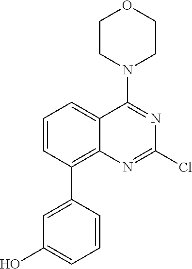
C1=CC(C2=CC(O)=CC=C2)=C2C(=C1)C(N1CCOCC1)=NC(Cl)=N2
